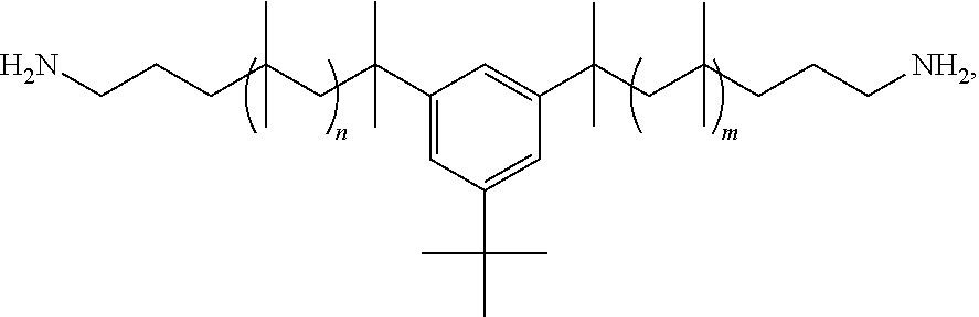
C1(C(CC(CCCN)(C)C)(C)C)=CC(C(C)(C)C)=CC(C(CC(CCC[NH2])(C)C)(C)C)=C1
